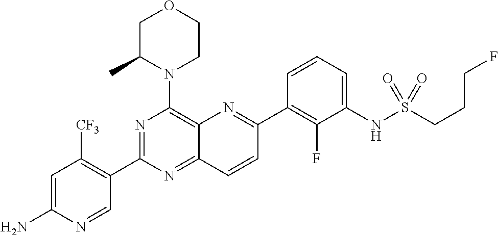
C1=C(N)N=CC(C2=NC(N3CCOCC3C)=C3C(=N2)C=CC(C2=C(F)C(NS(=O)(=O)CCCF)=CC=C2)=N3)=C1[CF3]
